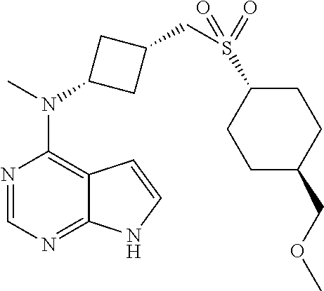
N1=CN=C2C(=C1N(C)C1CC(CS(C3CCC(COC)CC3)(=O)=O)C1)C=CN2
